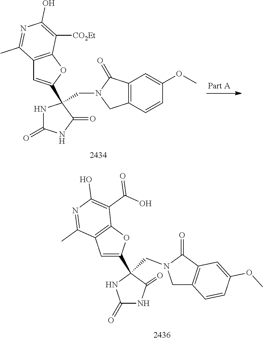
C1=C(C2(CN3CC4=C(C3=O)C=C(OC)C=C4)C(=O)NC(=O)N2)OC2=C1C(C)=NC(O)=C2C(O)=O.N1C(=O)NC(=O)C1(C1=CC2=C(O1)C([CO2Et])=C(O)N=C2C)CN1CC2=C(C1=O)C=C(OC)C=C2
